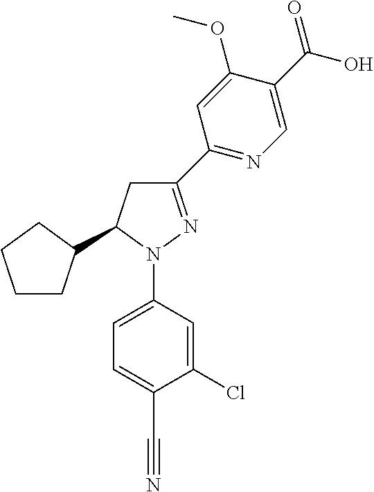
C1CC(C2CC(C3=NC=C(C(=O)O)C(OC)=C3)=NN2C2=CC=C(C#N)C(Cl)=C2)CC1
